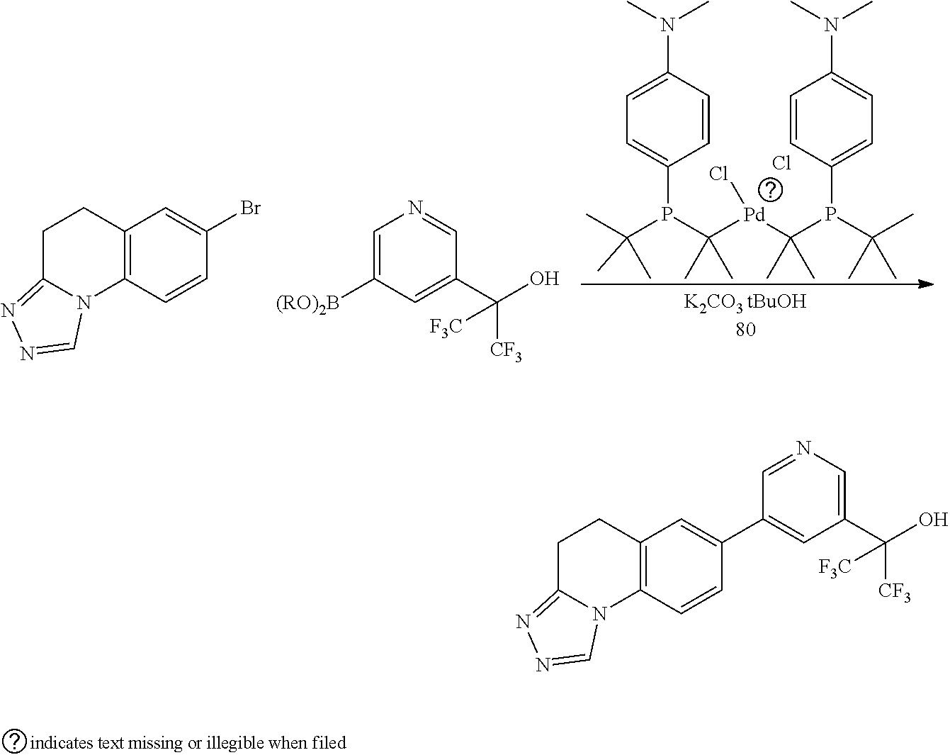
C12=C(C=CC(Br)=C1)N1C(=NN=C1)CC2.C1=C([(RO)2B])C=C(C([CF3])(O)[F3C])C=N1.C1=CC(N(C)C)=CC=C1P(C(C)(C)C)C([Pd](C(P(C(C)(C)C)C1=CC=C(N(C)C)C=C1)(C)C)Cl)(C)C.Cl.C12=C(C=CC(C3=CC(C([CF3])(O)[F3C])=CN=C3)=C1)N1C(=NN=C1)CC2
